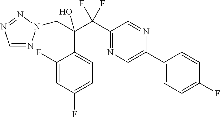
C1=NN(CC(C2=CC=C(F)C=C2F)(C(F)(F)C2=NC=C(C3=CC=C(F)C=C3)N=C2)O)N=N1
